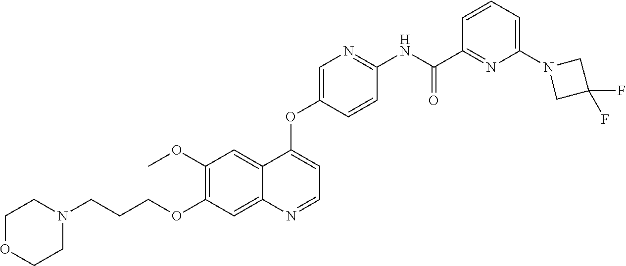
C1OCCN(CCCOC2=C(OC)C=C3C(=C2)N=CC=C3OC2=CN=C(NC(C3=NC(N4CC(F)(F)C4)=CC=C3)=O)C=C2)C1
